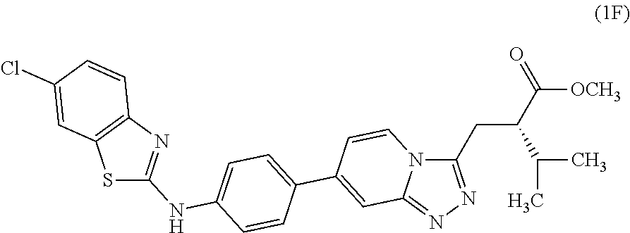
C1(CC(C([OCH3])=O)C(C)C)=NN=C2N1C=CC(C1=CC=C(NC3=NC4=C(S3)C=C(Cl)C=C4)C=C1)=C2
